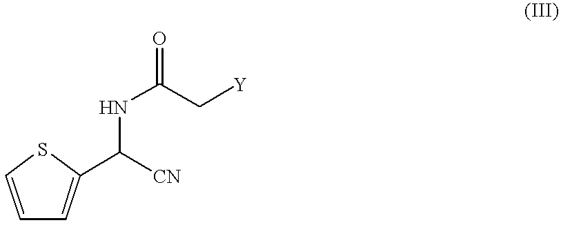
C([CN])(NC(C[Y])=O)C1=CC=CS1
